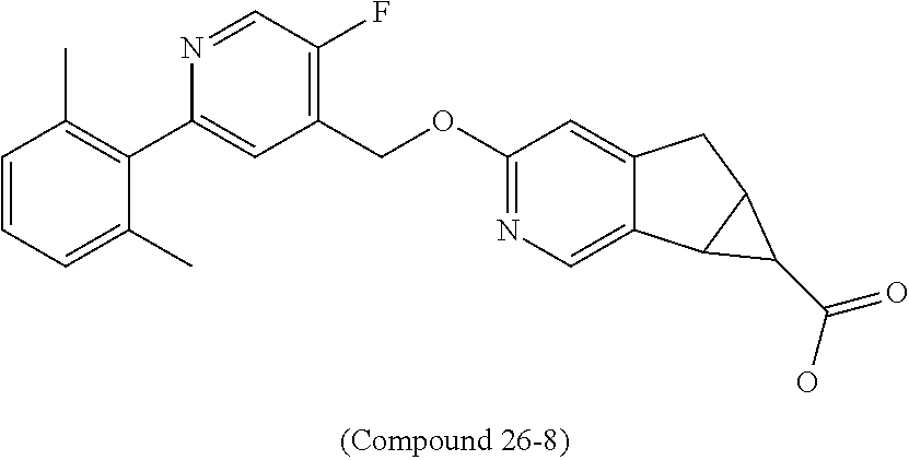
C1(C2=CC(COC3=NC=C4C(=C3)CC3C4C3C(=O)O)=C(F)C=N2)=C(C)C=CC=C1C
